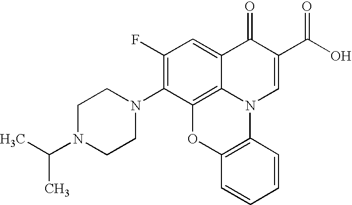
C12=C3C(=CC(F)=C1N1CCN(C(C)C)CC1)C(=O)C(C(=O)O)=CN3C1=C(O2)C=CC=C1
